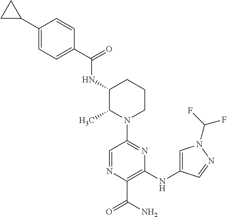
N(C1C(C)N(C2=NC(NC3=CN(C(F)F)N=C3)=C(C(=O)N)N=C2)CCC1)C(C1=CC=C(C2CC2)C=C1)=O
